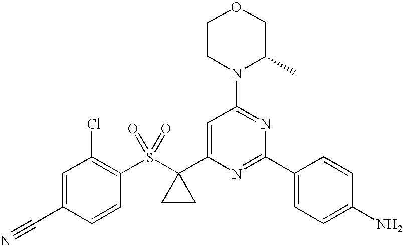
C1CN(C2=NC(C3=CC=C(N)C=C3)=NC(C3(S(C4=C(Cl)C=C(C#N)C=C4)(=O)=O)CC3)=C2)C(C)CO1
